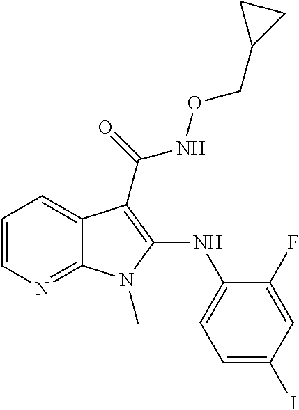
C1=CN=C2C(=C1)C(C(=O)NOCC1CC1)=C(NC1=CC=C(I)C=C1F)N2C
